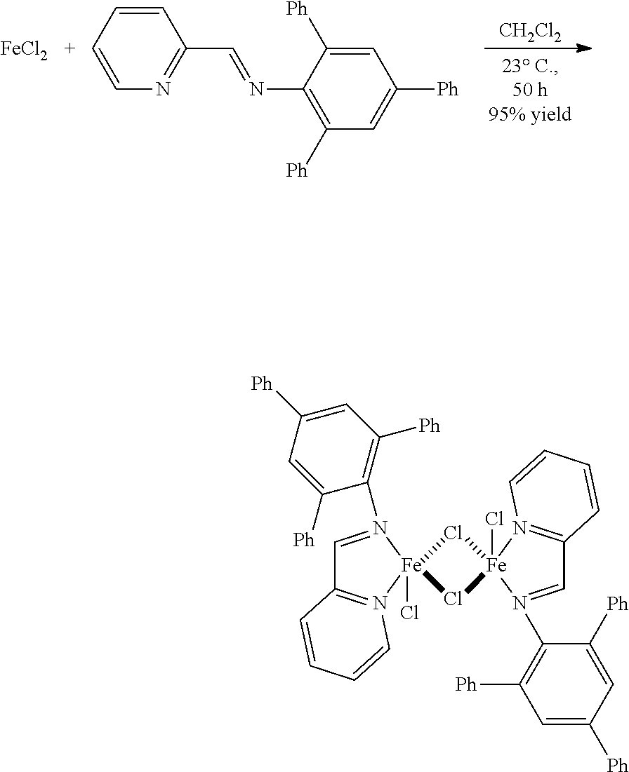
[CH2Cl2].[FeCl2].C1=CC=CN=C1C=NC1=C([Ph])C=C([Ph])C=C1[Ph].Cl1[Fe]2(Cl)(Cl[Fe]13(Cl)N1=C(C=N3C3=C([Ph])C=C([Ph])C=C3[Ph])C=CC=C1)N1=C(C=N2C2=C([Ph])C=C([Ph])C=C2[Ph])C=CC=C1
